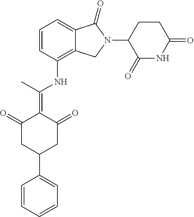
C12=C(NC(=C3C(=O)CC(C4=CC=CC=C4)CC3=O)C)C=CC=C1C(=O)N(C1C(=O)NC(=O)CC1)C2
